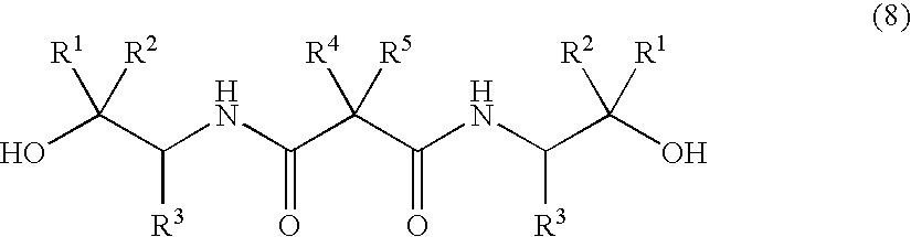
OC(C(NC(C(C(NC(C(O)([R2])[R1])[R3])=O)([R4])[R5])=O)[R3])([R1])[R2]
